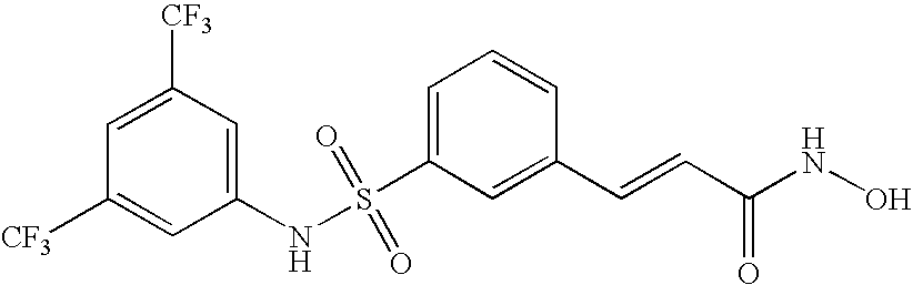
S(C1=CC=CC(C=CC(NO)=O)=C1)(NC1=CC([CF3])=CC([CF3])=C1)(=O)=O
